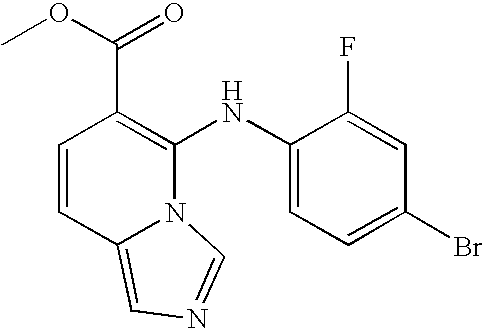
C1=CC2=CN=CN2C(NC2=CC=C(Br)C=C2F)=C1C(OC)=O
